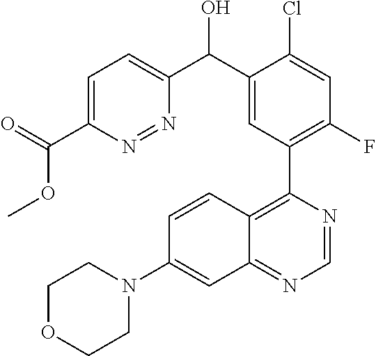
C1=C(C(=O)OC)N=NC(C(C2=CC(C3=C4C(=NC=N3)C=C(N3CCOCC3)C=C4)=C(F)C=C2Cl)O)=C1
